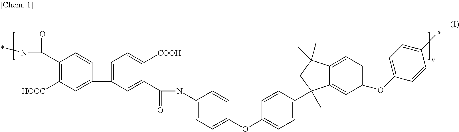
C1(C(NC)=O)=C([HOOC])C=C(C2=CC=C([COOH])C(C(=O)NC3=CC=C(OC4=CC=C(C5(C)C6=CC(OC7=CC=C(C)C=C7)=CC=C6C(C)(C)C5)C=C4)C=C3)=C2)C=C1
